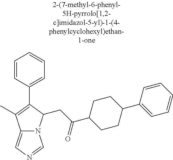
C12=CN=CN1C(CC(C1CCC(C3=CC=CC=C3)CC1)=O)C(C1=CC=CC=C1)=C2C
